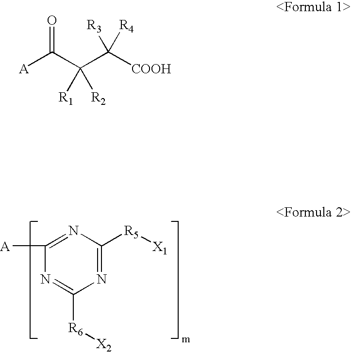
N1=C([R5][X1])N=C([A])N=C1[R6][X2].[A]C(C(C([COOH])([R4])[R3])([R1])[R2])=O
